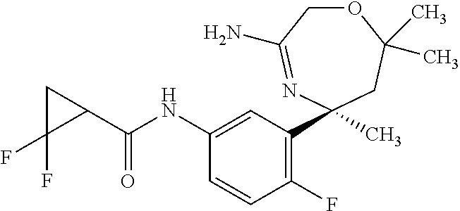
C1(C(NC2=CC(C3(C)CC(C)(C)OCC(N)=N3)=C(F)C=C2)=O)C(F)(F)C1
